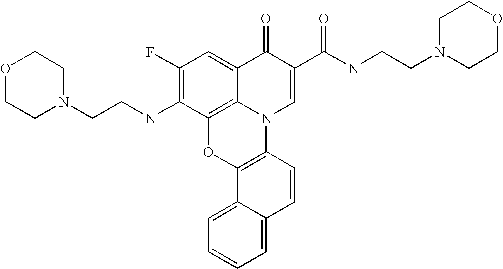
C12=C3C(=CC(F)=C1NCCN1CCOCC1)C(=O)C(C(=O)NCCN1CCOCC1)=CN3C1=C(O2)C2=CC=CC=C2C=C1
